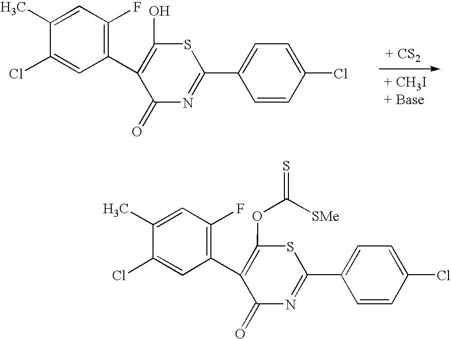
C1(C2=C(F)C=C(C)C(Cl)=C2)=C(O)SC(C2=CC=C(Cl)C=C2)=NC1=O.C1(=O)N=C(C2=CC=C(Cl)C=C2)SC(OC([SMe])=S)=C1C1=C(F)C=C(C)C(Cl)=C1
